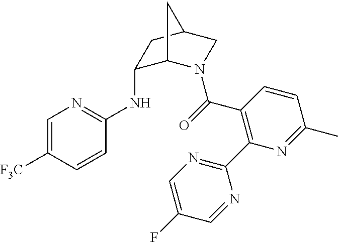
C1=C([F3C])C=CC(NC2C3N(C(=O)C4=C(C5=NC=C(F)C=N5)N=C(C)C=C4)CC(C2)C3)=N1
